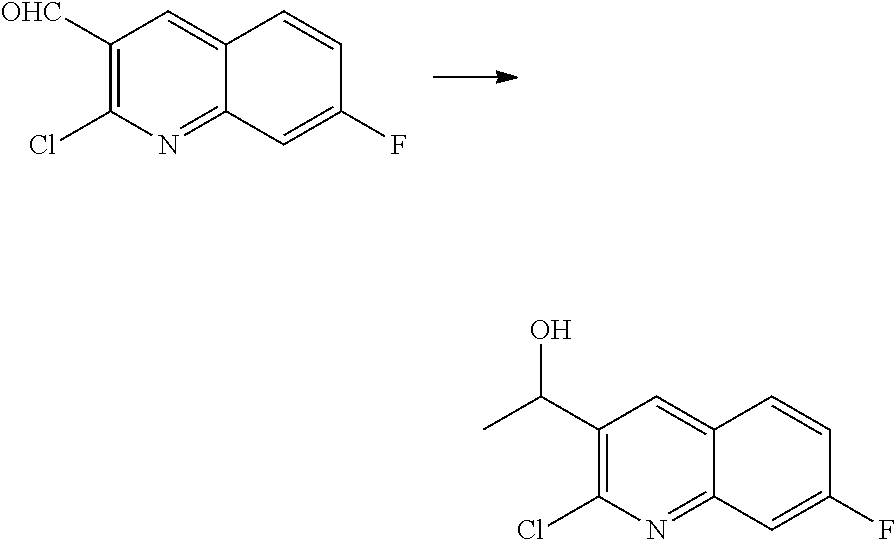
C1([OHC])=C(Cl)N=C2C(=C1)C=CC(F)=C2.C1(C(O)C)=C(Cl)N=C2C(=C1)C=CC(F)=C2
